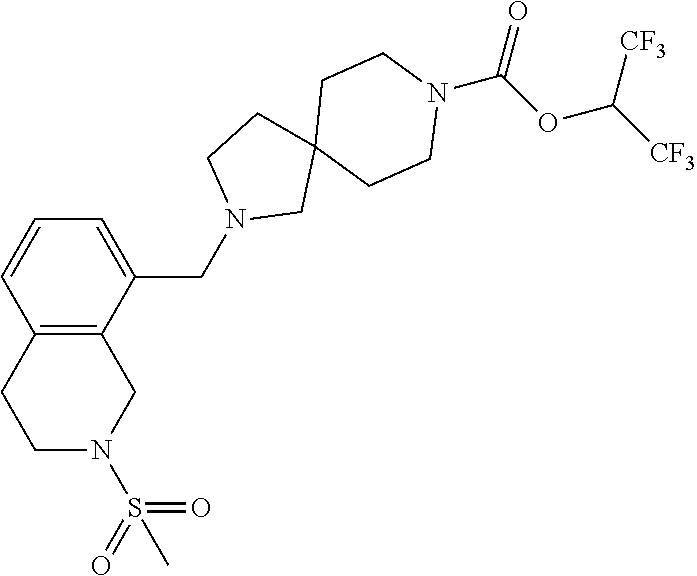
C12=C(C(CN3CC4(CC3)CCN(C(OC([CF3])[CF3])=O)CC4)=CC=C1)CN(S(=O)(=O)C)CC2
